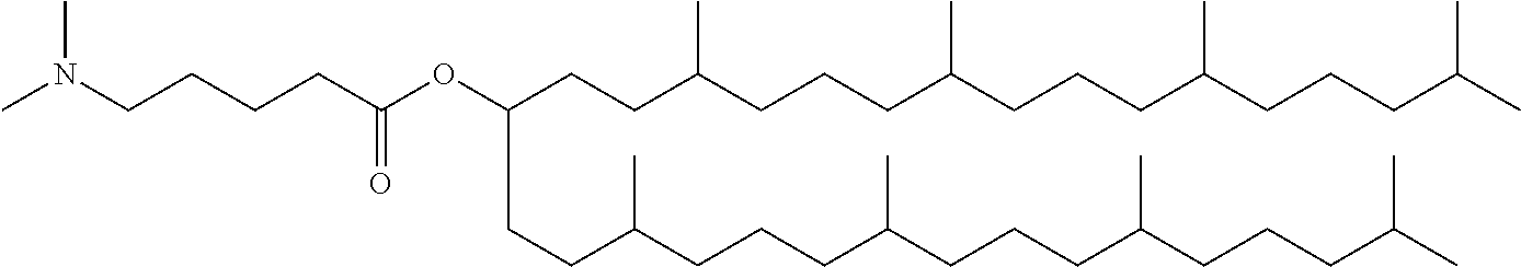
C(CCC(CCCC(CCCC(CCCC(C)C)C)C)C)(OC(CCCCN(C)C)=O)CCC(CCCC(CCCC(CCCC(C)C)C)C)C
